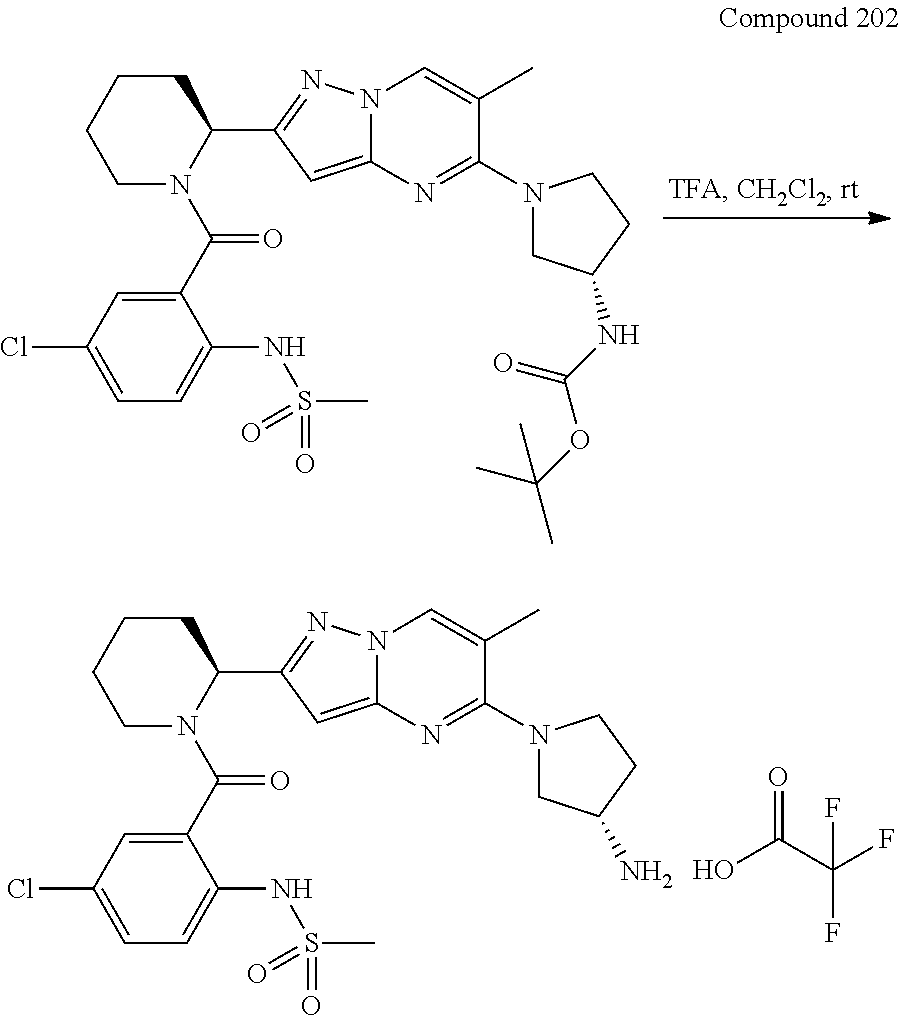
C1N(C(C2=CC(Cl)=CC=C2NS(=O)(C)=O)=O)C(C2=NN3C(=C2)N=C(N2CC(NC(OC(C)(C)C)=O)CC2)C(C)=C3)CCC1.C1N(C(C2=CC(Cl)=CC=C2NS(=O)(C)=O)=O)C(C2=NN3C(=C2)N=C(N2CC(N)CC2)C(C)=C3)CCC1.OC(C(F)(F)F)=O
